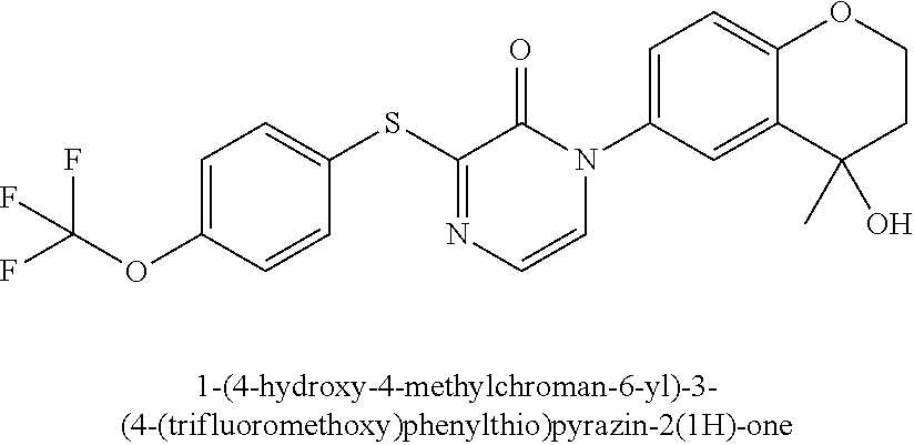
C1(SC2=NC=CN(C3=CC=C4C(=C3)C(C)(O)CCO4)C2=O)=CC=C(OC(F)(F)F)C=C1
